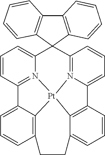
C12=C3[Pt]45N6=C(C=CC=C16)C1(C6=CC=CC(=N46)C4=CC=CC(=C45)CCC3=CC=C2)C2=C(C3=C1C=CC=C3)C=CC=C2
